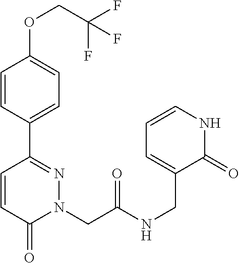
C1=CC(C2=NN(CC(NCC3=CC=CNC3=O)=O)C(=O)C=C2)=CC=C1OCC(F)(F)F
